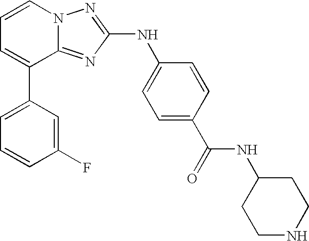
C1=C(C2=CC=CN3C2=NC(NC2=CC=C(C(=O)NC4CCNCC4)C=C2)=N3)C=C(F)C=C1
